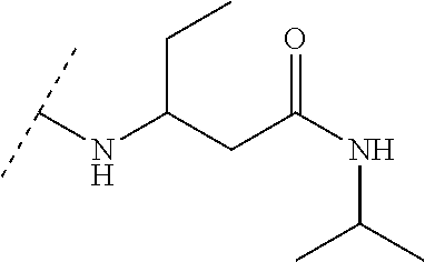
C(C(CC(NC(C)C)=O)NC(C)C)C
